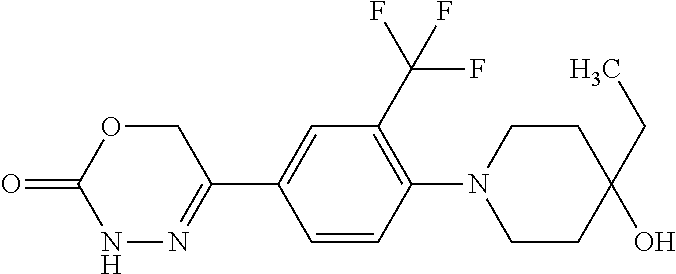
N1N=C(C2=CC(C(F)(F)F)=C(N3CCC(O)(CC)CC3)C=C2)COC1=O
